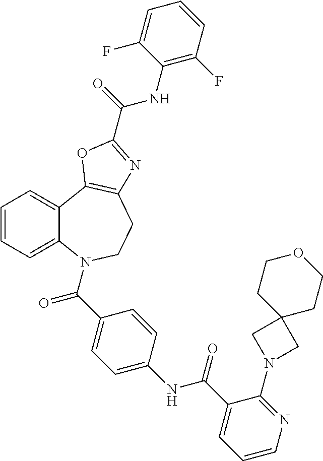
C1=CC=C2C(=C1)C1=C(CCN2C(=O)C2=CC=C(NC(=O)C3=CC=CN=C3N3CC4(C3)CCOCC4)C=C2)N=C(C(=O)NC2=C(F)C=CC=C2F)O1
